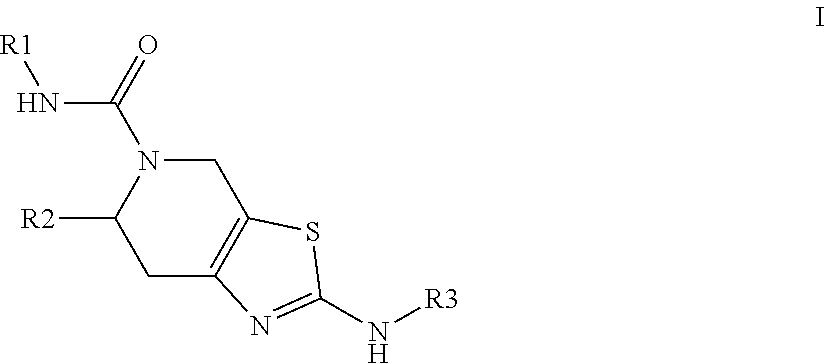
C1([R2])CC2=C(CN1C(=O)N[R1])SC(N[R3])=N2
